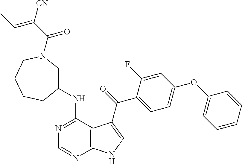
N1=C(NC2CN(C(=O)C(=CC)[CN])CCCC2)C2=C(N=C1)NC=C2C(=O)C1=CC=C(OC2=CC=CC=C2)C=C1F
